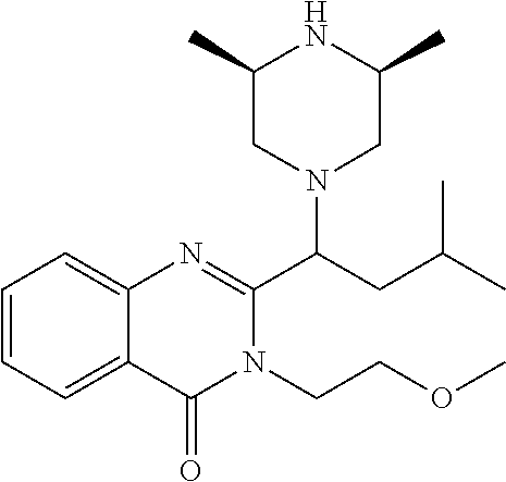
C1=CC=C2C(=C1)N=C(C(CC(C)C)N1CC(C)NC(C)C1)N(CCOC)C2=O
